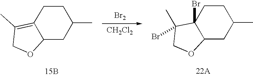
[Br2].C12CC(C)CCC1=C(C)CO2.[15B].C12CC(C)CCC1(Br)C(Br)(C)CO2.[22A].[CH2Cl2]
